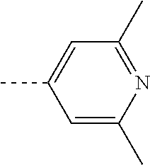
C1=C(C)N=C(C)C=C1C
